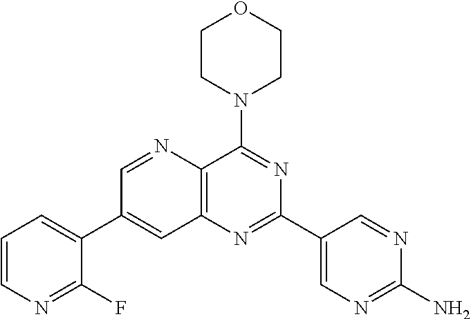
C1=CN=C(F)C(C2=CC3=C(N=C2)C(N2CCOCC2)=NC(C2=CN=C(N)N=C2)=N3)=C1
